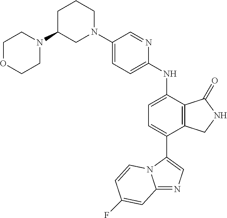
C1(N2CCCC(N3CCOCC3)C2)=CC=C(NC2=CC=C(C3=CN=C4N3C=CC(F)=C4)C3=C2C(=O)NC3)N=C1
